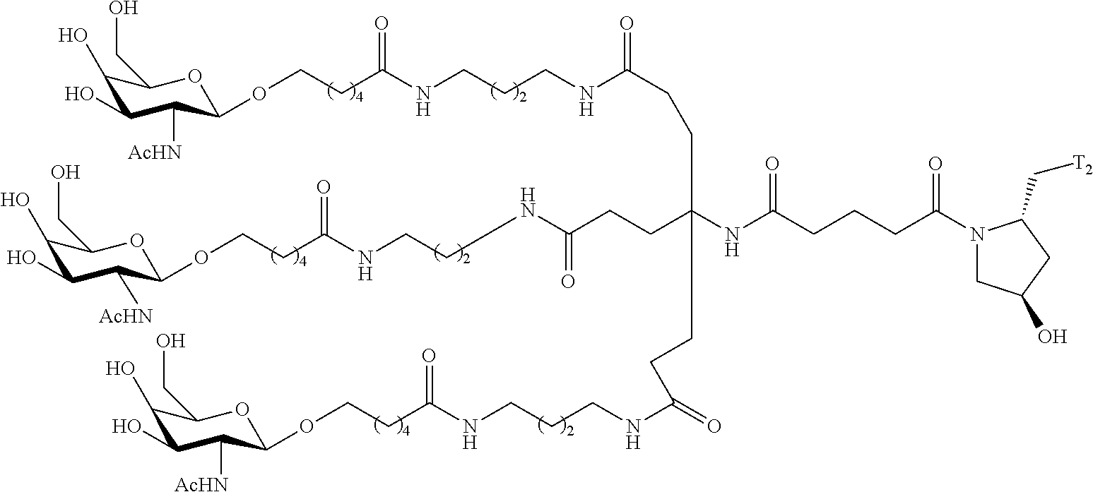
C1(O)C(O)C([AcHN])C(OCCC(NCCCNC(CCC(CCC(NCCCNC(CCOC2OC(CO)C(O)C(O)C2[AcHN])=O)=O)(CCC(NCCCNC(CCOC2OC(CO)C(O)C(O)C2[AcHN])=O)=O)NC(=O)CCCC(N2CC(O)CC2C[T2])=O)=O)=O)OC1CO
